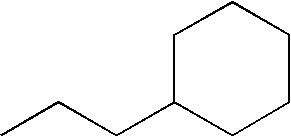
C1C(CCC)CCCC1
